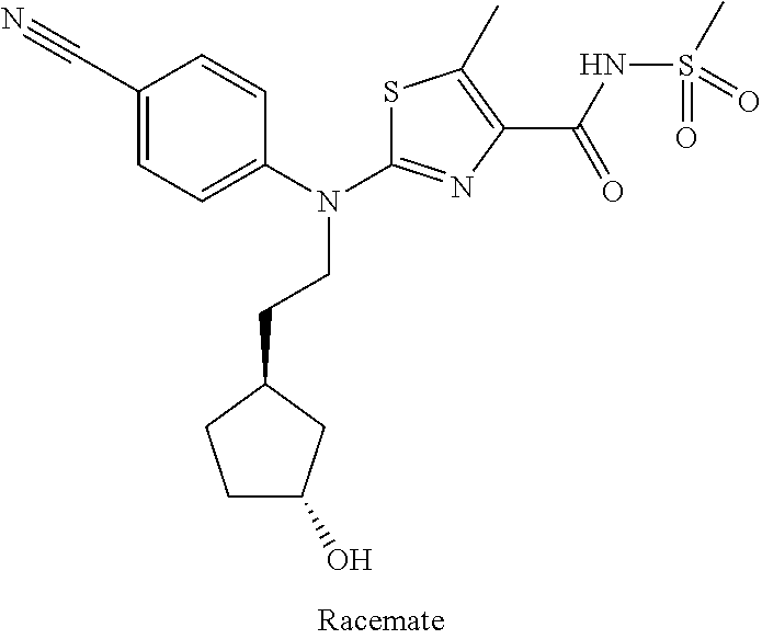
S1C(N(C2=CC=C(C#N)C=C2)CCC2CCC(O)C2)=NC(C(NS(C)(=O)=O)=O)=C1C
